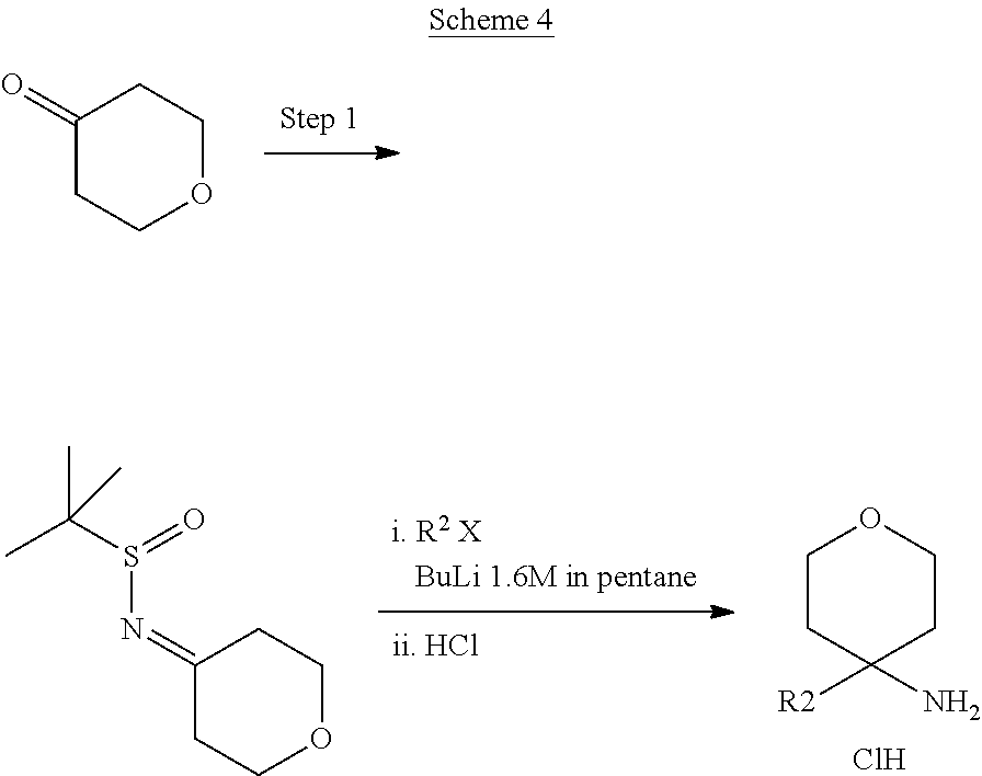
C1CC(N)([R2])CCO1.Cl.C1(=NS(C(C)(C)C)=O)CCOCC1.C1(=O)CCOCC1
